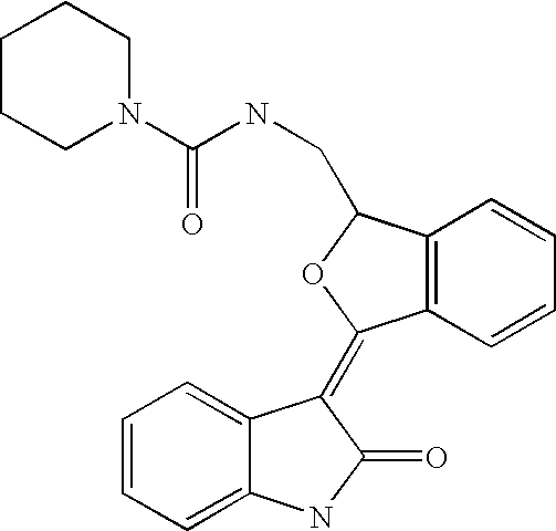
C12=C(C=CC=C1)C(CNC(N1CCCCC1)=O)OC2=C1C2=CC=CC=C2NC1=O
